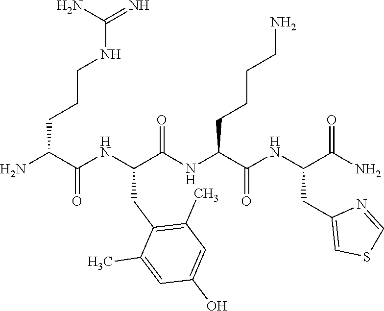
NC(C(NC(C(NC(C(NC(C(N)=O)CC1=CSC=N1)=O)CCCCN)=O)CC1=C(C)C=C(O)C=C1C)=O)CCCNC(=N)N
